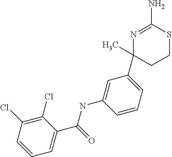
N1=C(N)SCCC1(C)C1=CC=CC(NC(C2=CC=CC(Cl)=C2Cl)=O)=C1
